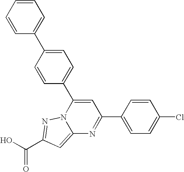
O=C(O)C1=NN2C(=C1)N=C(C1=CC=C(Cl)C=C1)C=C2C1=CC=C(C2=CC=CC=C2)C=C1
